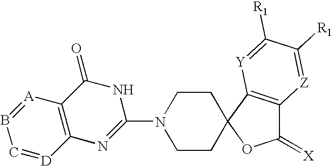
N1(C2=NC3=C(C(=O)N2)[A]=BC=[D]3)CCC2(CC1)C1=C(C(=[X])O2)[Z]=C([R1])C([R1])=[Y]1
